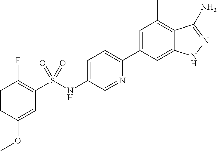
C1=CC(OC)=CC(S(NC2=CC=C(C3=CC(C)=C4C(=C3)NN=C4N)N=C2)(=O)=O)=C1F
